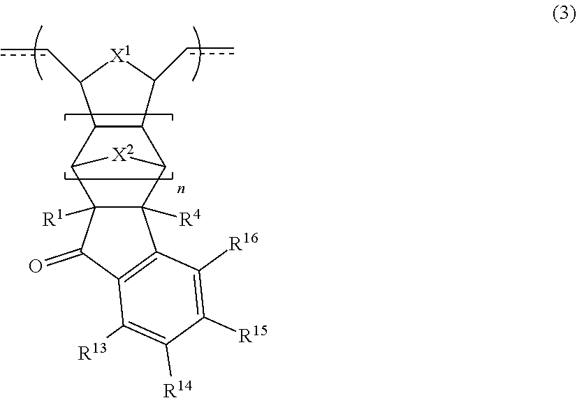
C1(cc)[X1]C(cc)C2C3C4([R4])C([R1])(C([X2]3)C12)C(=O)C1=C4C([R16])=C([R15])C([R14])=C1[R13]
